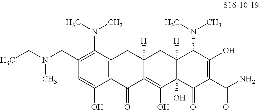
C12=C(C(=O)C3=C(O)C4(O)C([H])(CC3([H])C1)C(N(C)C)C(O)=C(C(N)=O)C4=O)C(O)=CC(CN(CC)C)=C2N(C)C
